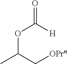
C(C)(OC([H])=O)C[OPrn]
